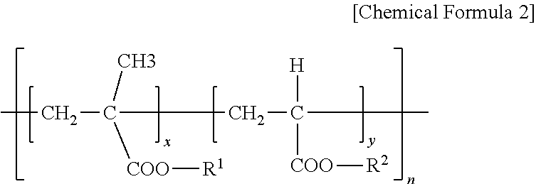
CCC(CC(C)([H])[COO][R2])(C)[COO][R1]
